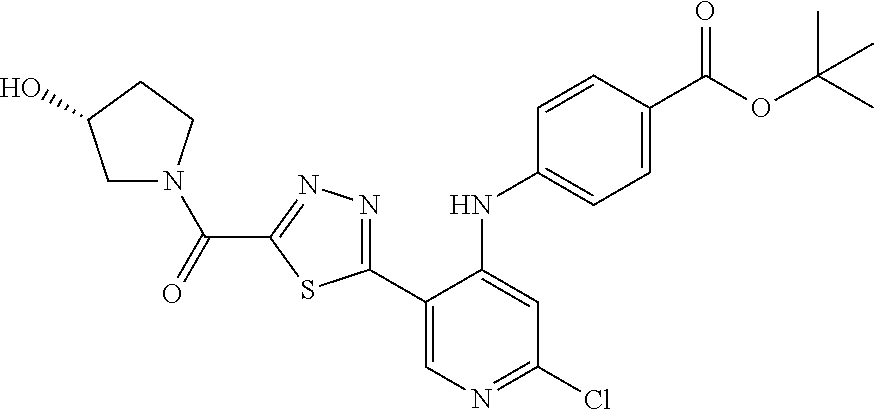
C1N(C(=O)C2=NN=C(C3=CN=C(Cl)C=C3NC3=CC=C(C(OC(C)(C)C)=O)C=C3)S2)CCC1O
